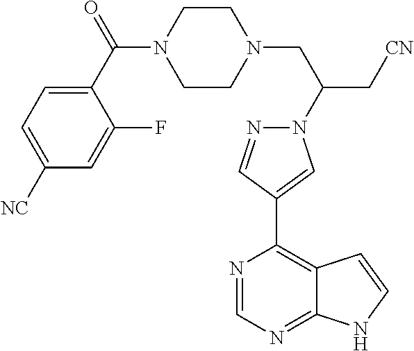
N1=CN=C2C(=C1C1=CN(C(C[CN])CN3CCN(C(=O)C4=CC=C([NC])C=C4F)CC3)N=C1)C=CN2
